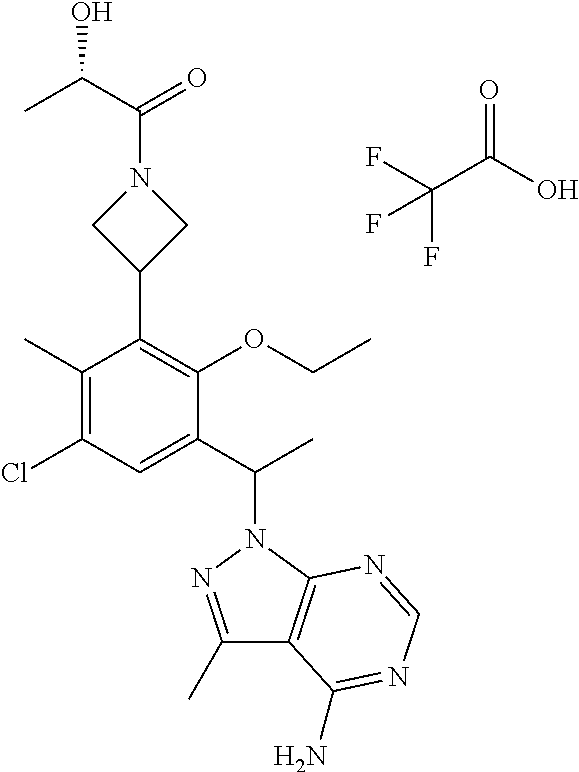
C1(C)=C(Cl)C=C(C(C)N2N=C(C)C3=C2N=CN=C3N)C(OCC)=C1C1CN(C(C(C)O)=O)C1.O=C(O)C(F)(F)F
